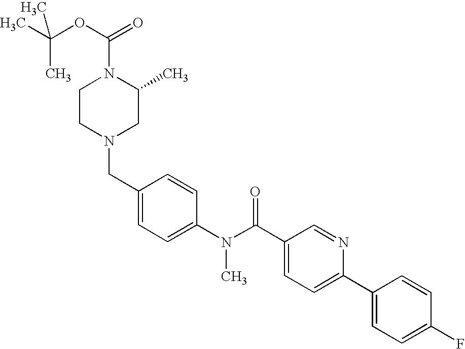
CC(OC(=O)N1CCN(CC2=CC=C(N(C(C3=CC=C(C4=CC=C(F)C=C4)N=C3)=O)C)C=C2)CC1C)(C)C
